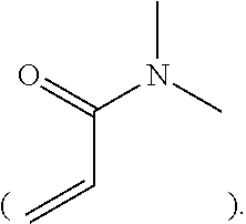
C(C=C)(N(C)C)=O
